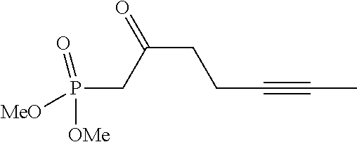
P(CC(CCC#CC)=O)([OMe])([MeO])=O
